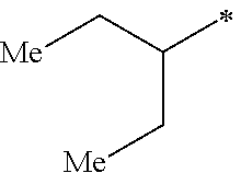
[Me]CC(C[Me])C
